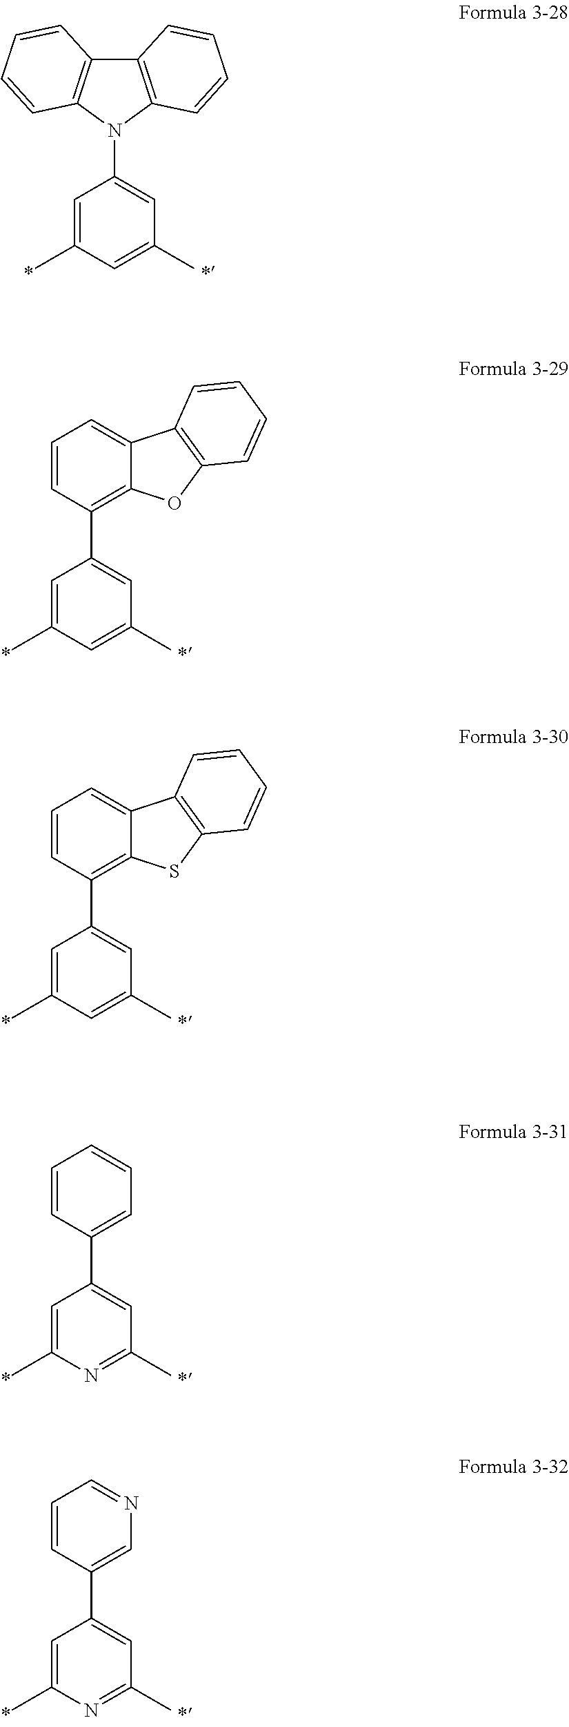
N1(C2=CC(C)=CC(C)=C2)C2=C(C3=C1C=CC=C3)C=CC=C2.C1=CC(C2=CC(C)=CC(C)=C2)=C2C(=C1)C1=C(O2)C=CC=C1.C1=CC(C2=CC(C)=CC(C)=C2)=C2C(=C1)C1=C(S2)C=CC=C1.C1=CC(C2=CC(C)=NC(C)=C2)=CC=C1.C1=CC(C2=CC(C)=NC(C)=C2)=CN=C1
